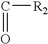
C([R2])=O
